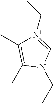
C(N1C=[N+](CC)C(C)=C1C)C
